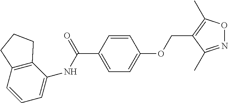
N(C(C1=CC=C(OCC2=C(C)ON=C2C)C=C1)=O)C1=CC=CC2=C1CCC2
